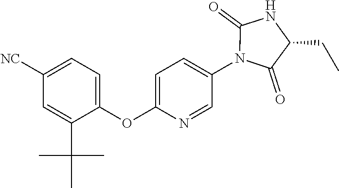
C1=C(C(C)(C)C)C(OC2=CC=C(N3C(=O)NC(CC)C3=O)C=N2)=CC=C1[NC]
